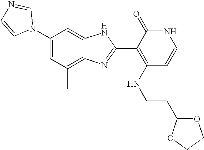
C1(C)=C2C(=CC(N3C=NC=C3)=C1)NC(C1=C(NCCC3OCCO3)C=CNC1=O)=N2
